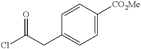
C1=CC([CO2Me])=CC=C1CC(Cl)=O
